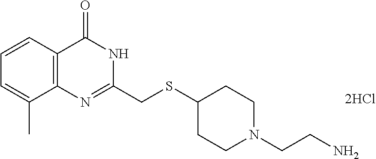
C1=C(C)C2=C(C=C1)C(=O)NC(CSC1CCN(CCN)CC1)=N2
